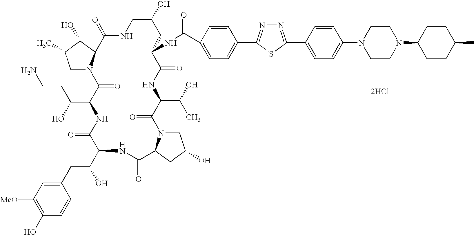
[2HCl].C1N2C(C(O)C1C)C(=O)NCC(O)CC(NC(=O)C1=CC=C(C3=NN=C(C4=CC=C(N5CCN(C6CCC(C)CC6)CC5)C=C4)S3)C=C1)C(=O)NC(C(O)C)C(=O)N1CC(O)CC1C(=O)NC(C(CC1=CC([MeO])=C(O)C=C1)O)C(=O)NC(C(O)CCN)C2=O
